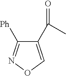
C1(C(C)=O)=CON=C1[Ph]
